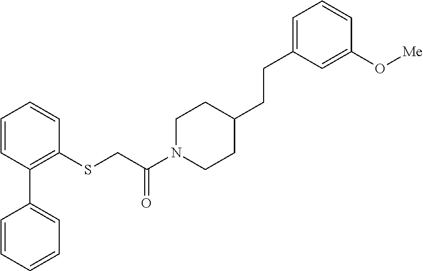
C1=CC(C2=CC=CC=C2)=C(SCC(N2CCC(CCC3=CC=CC(O[Me])=C3)CC2)=O)C=C1
